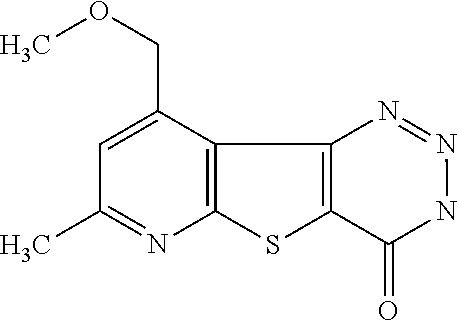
C12=C(C(COC)=CC(C)=N1)C1=C(S2)C(=O)NN=N1
